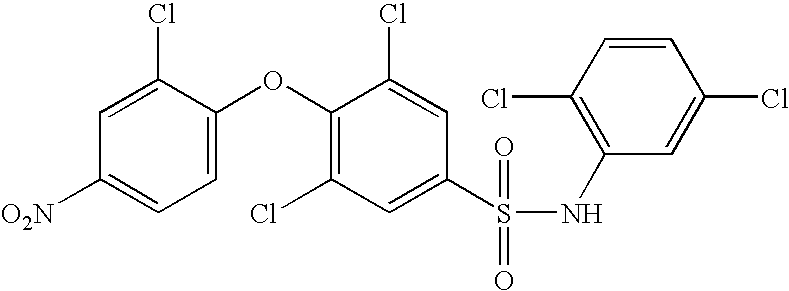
O(C1=C(Cl)C=C(S(NC2=C(Cl)C=CC(Cl)=C2)(=O)=O)C=C1Cl)C1=CC=C([O2N])C=C1Cl
